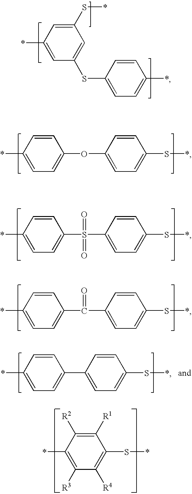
C1(S*)=CC(*)=CC(SC2=CC=C(*)C=C2)=C1.C1=CC(*)=CC=C1OC1=CC=C(S*)C=C1.C1=CC(*)=CC=C1S(C1=CC=C(S*)C=C1)(=O)=O.C1=CC(*)=CC=C1C(C1=CC=C(S*)C=C1)=O.C1=CC(*)=CC=C1C1=CC=C(S*)C=C1.C1([R1])=C([R2])C(*)=C([R3])C([R4])=C1S*
